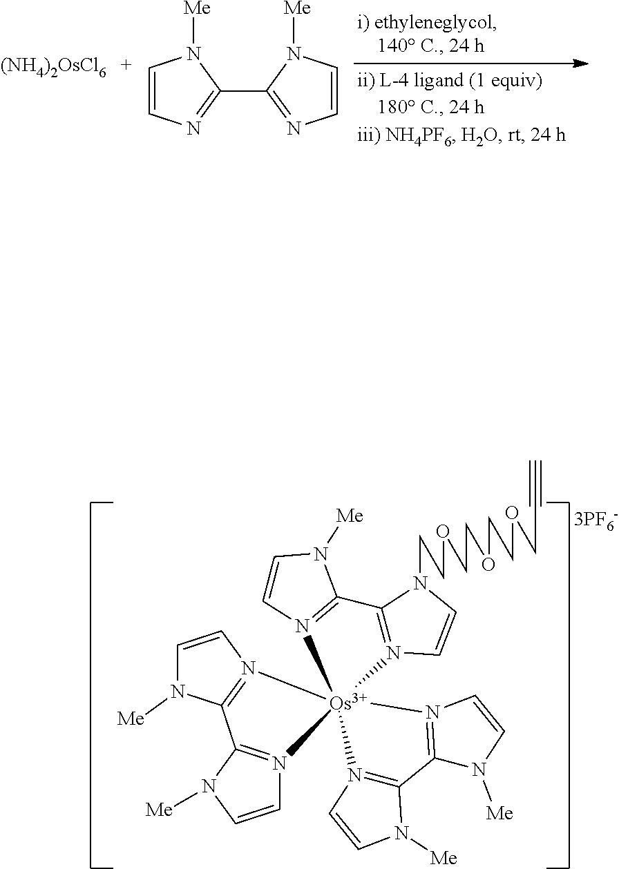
C1=CN=C(C2=NC=CN2[Me])N1[Me].[(NH4)2OsCl6].C12=N(C=CN1[Me])[Os]13(N4=C2N(CCOCCOCCOCC#C)C=C4)(N2=C(C4=N1C=CN4[Me])N([Me])C=C2)N1=C(N([Me])C=C1)C1=N3C=CN1[Me]
